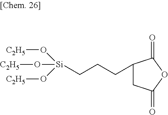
C1(CCC[Si](O[C2H5])(O[C2H5])O[C2H5])CC(=O)OC1=O
